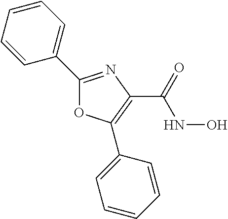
C1(C2=CC=CC=C2)=NC(C(=O)NO)=C(C2=CC=CC=C2)O1
